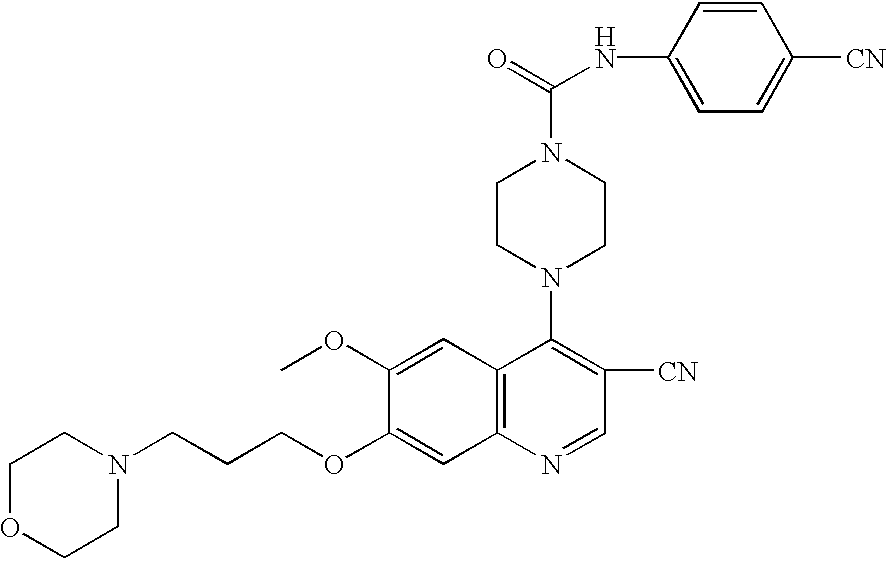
C(CCOC1=CC2=C(C=C1OC)C(N1CCN(C(=O)NC3=CC=C([CN])C=C3)CC1)=C([CN])C=N2)N1CCOCC1
